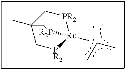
C1[PR2][Ru]2(C)[PR2]CC1(C)C[R2P]2.CC(C)C
